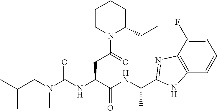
C(N(C(NC(C(NC(C)C1=NC2=C(C=CC=C2F)N1)=O)CC(N1C(CC)CCCC1)=O)=O)C)C(C)C
